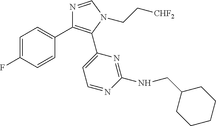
C1=C(F)C=CC(C2=C(C3=CC=NC(NCC4CCCCC4)=N3)N(CC[CHF2])C=N2)=C1
